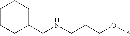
C1CCC(CNCCCO*)CC1
